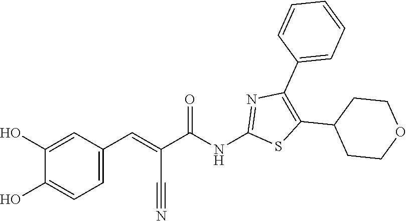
C1(O)=CC(C=C(C#N)C(NC2=NC(C3=CC=CC=C3)=C(C3CCOCC3)S2)=O)=CC=C1O
